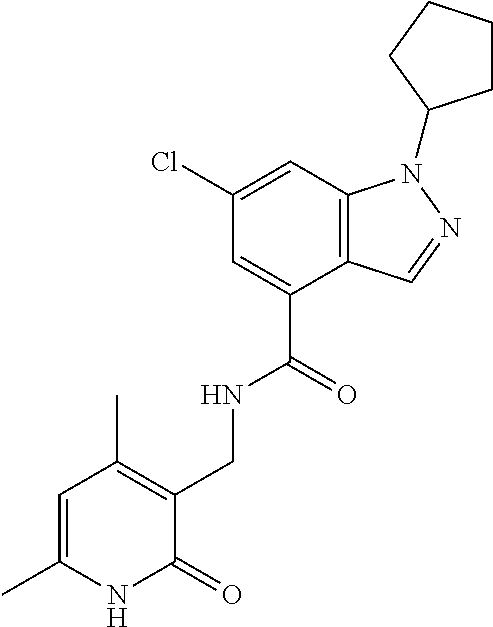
C12=C(C=C(Cl)C=C1C(=O)NCC1=C(C)C=C(C)NC1=O)N(C1CCCC1)N=C2
